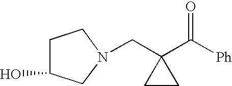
C1C(O)CN(CC2(C([Ph])=O)CC2)C1
